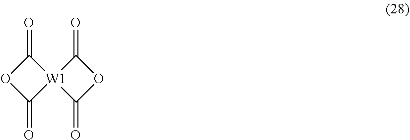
[W1]12(C(=O)OC1=O)C(=O)OC2=O
